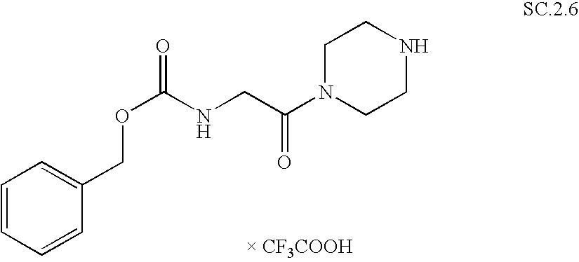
C1=CC=CC(COC(=O)NCC(N2CCNCC2)=O)=C1
